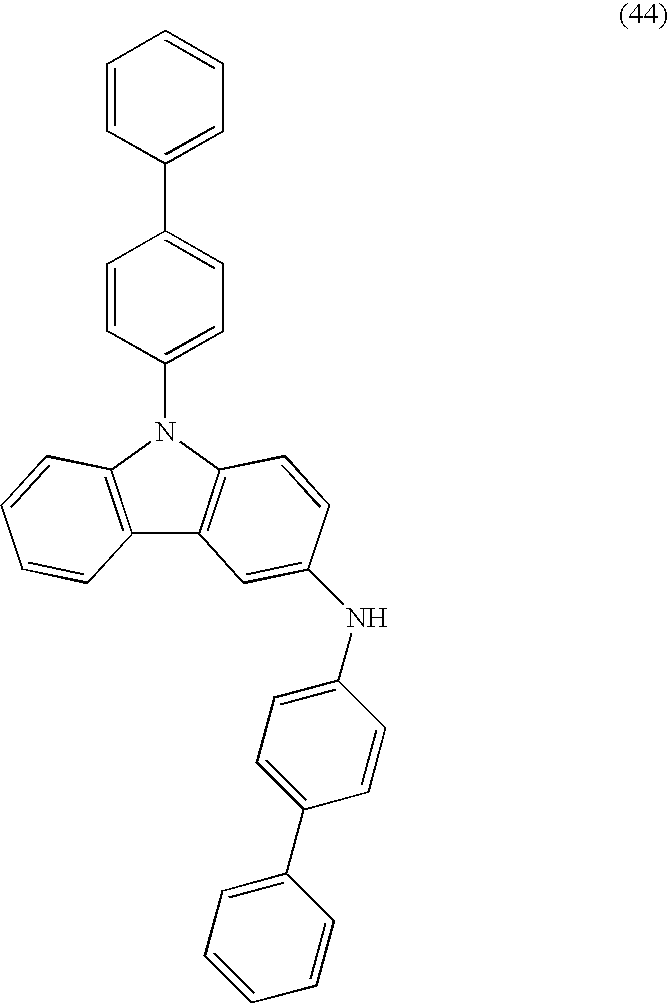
C1=CC(N2C3=C(C4=C2C=CC=C4)C=C(NC2=CC=C(C4=CC=CC=C4)C=C2)C=C3)=CC=C1C1=CC=CC=C1
